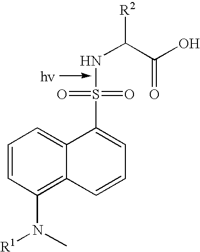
C1=CC(N(C)[R1])=C2C(=C1)C(S(NC([R2])C(O)=O)(=O)=O)=CC=C2
